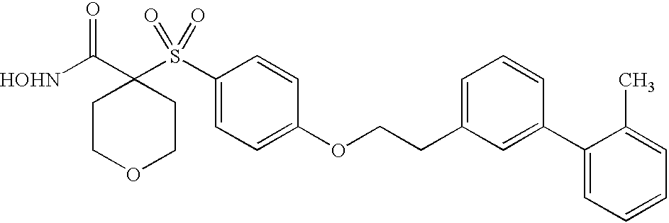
[HOHN]C(C1(S(C2=CC=C(OCCC3=CC=CC(C4=CC=CC=C4C)=C3)C=C2)(=O)=O)CCOCC1)=O
